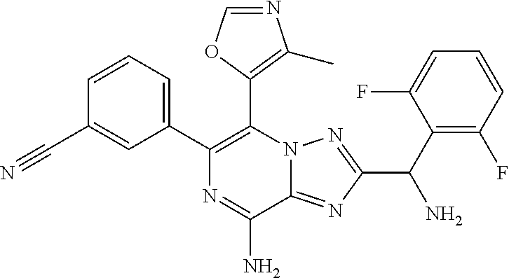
C1=CC(C#N)=CC(C2=C(C3=C(C)N=CO3)N3C(=NC(C(N)C4=C(F)C=CC=C4F)=N3)C(N)=N2)=C1
